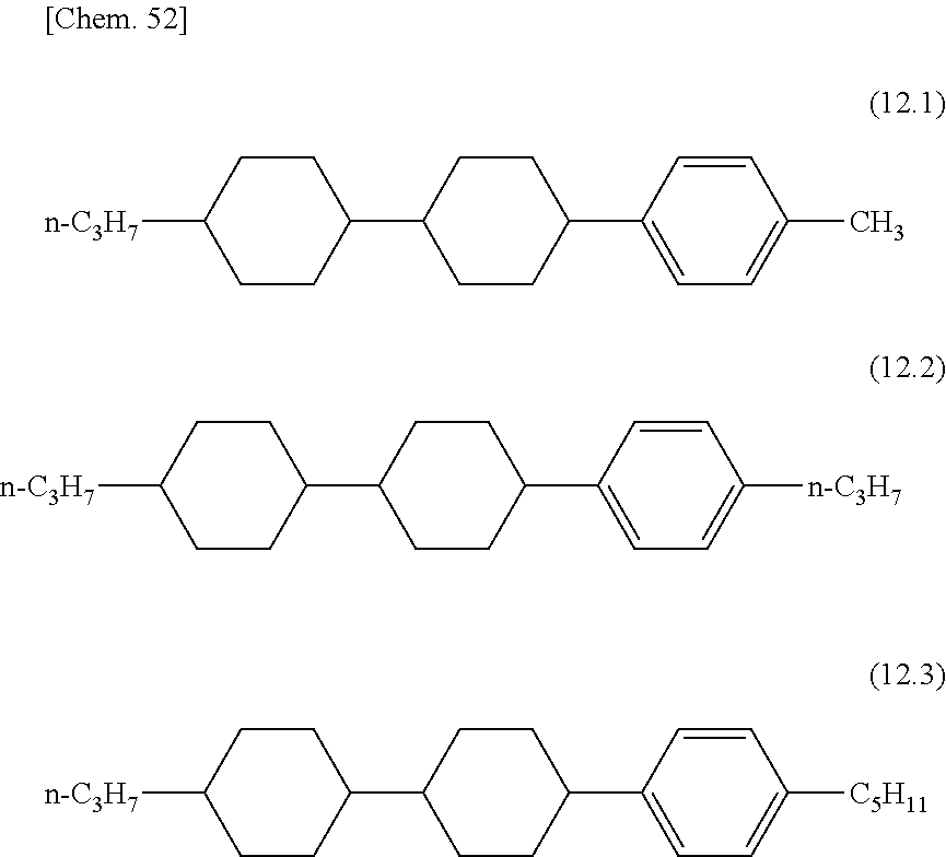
C1(C2CCC(C3=CC=C(C)C=C3)CC2)CCC([n-C3H7])CC1.C1(C2CCC(C3=CC=C([n-C3H7])C=C3)CC2)CCC([n-C3H7])CC1.C1(C2CCC(C3=CC=C([C5H11])C=C3)CC2)CCC([n-C3H7])CC1
